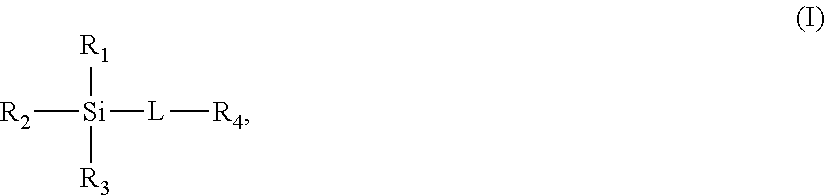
[R2][Si]([L][R4])([R1])[R3]
